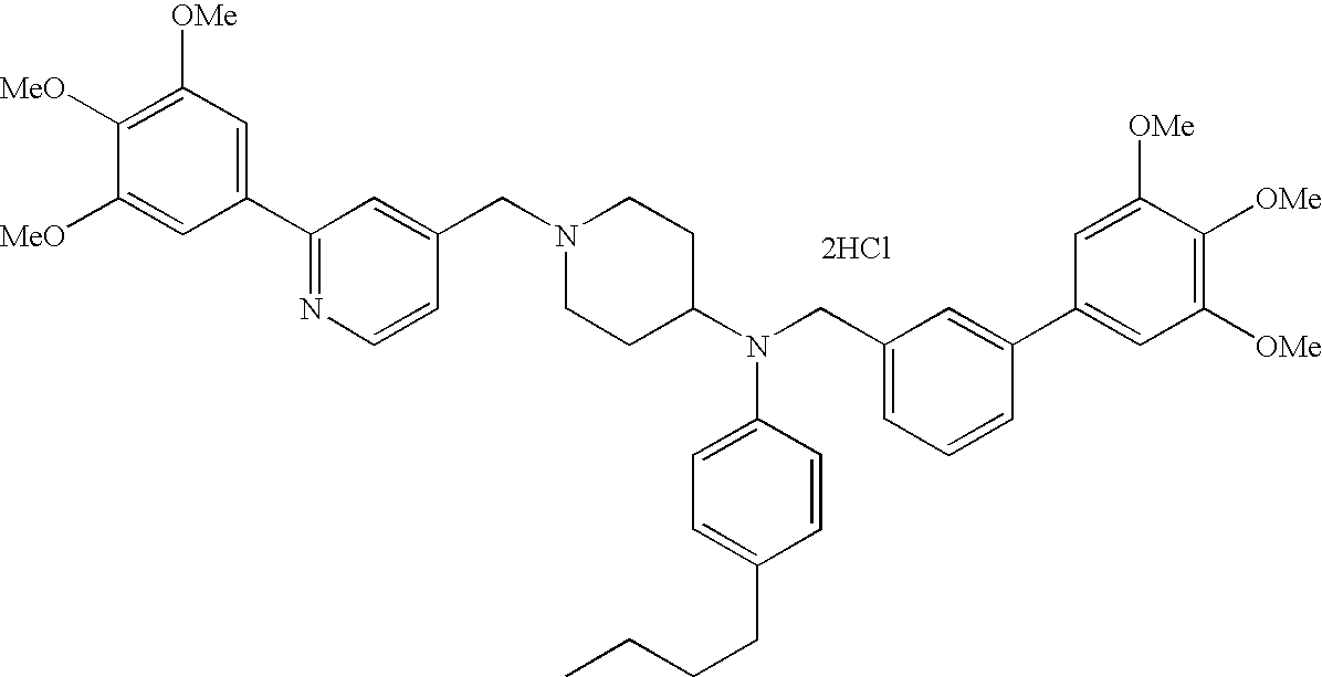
C1(C2=NC=CC(CN3CCC(N(CC4=CC=CC(C5=CC([OMe])=C([OMe])C([OMe])=C5)=C4)C4=CC=C(CCCC)C=C4)CC3)=C2)=CC([OMe])=C([MeO])C([MeO])=C1.[2HCl]
